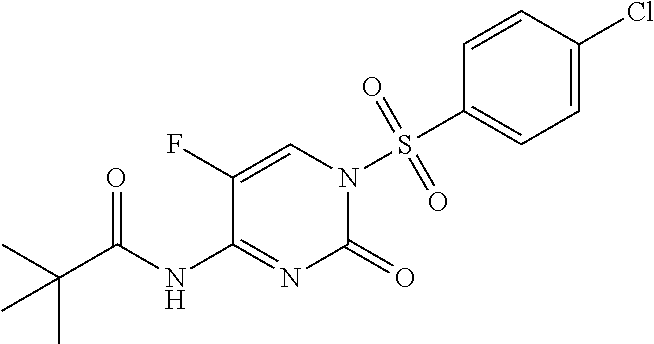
C1(F)=CN(S(C2=CC=C(Cl)C=C2)(=O)=O)C(=O)N=C1NC(C(C)(C)C)=O
